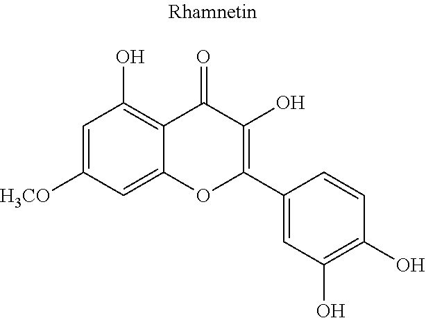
C1=C([H3CO])C=C2C(=C1O)C(=O)C(O)=C(C1=CC(O)=C(O)C=C1)O2
